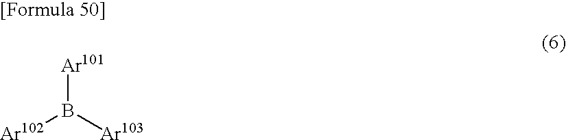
[Ar102]B([Ar103])[Ar101]
